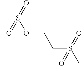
O(CCS(C)(=O)=O)S(C)(=O)=O
